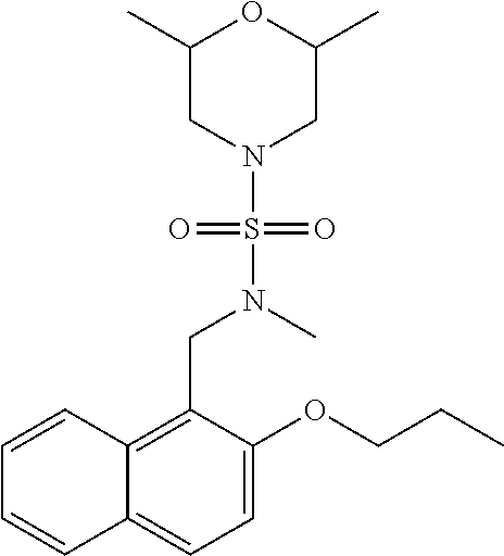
C1(C)CN(S(N(CC2=C3C(=CC=C2OCCC)C=CC=C3)C)(=O)=O)CC(C)O1
